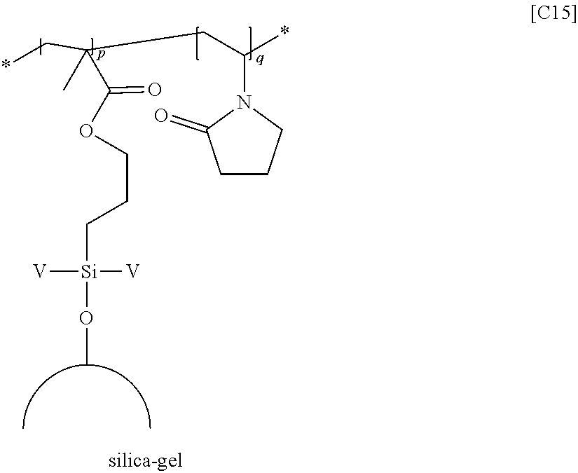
*CC(CC(*)N1C(=O)CCC1)(C(OCCC[Si](OC)([V])[V])=O)C
